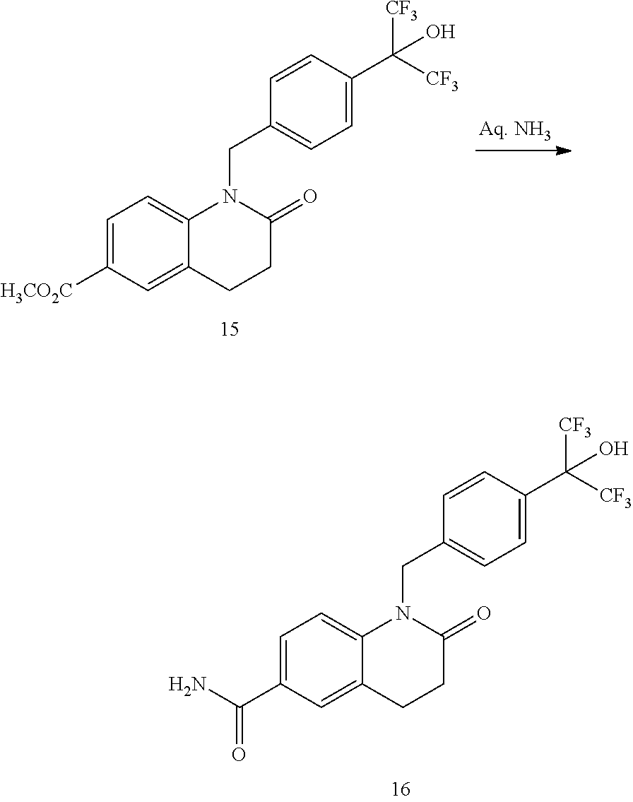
C1([H3CO2C])=CC=C2C(=C1)CCC(=O)N2CC1=CC=C(C([CF3])([CF3])O)C=C1.C1(C(N)=O)=CC=C2C(=C1)CCC(=O)N2CC1=CC=C(C([CF3])([CF3])O)C=C1
